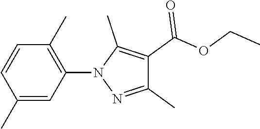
C1(C)=CC(N2N=C(C)C(C(OCC)=O)=C2C)=C(C)C=C1
